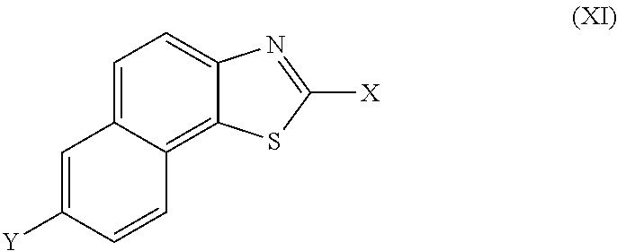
C1=C2C(=C3C(=C1)N=C([X])S3)C=CC([Y])=C2
